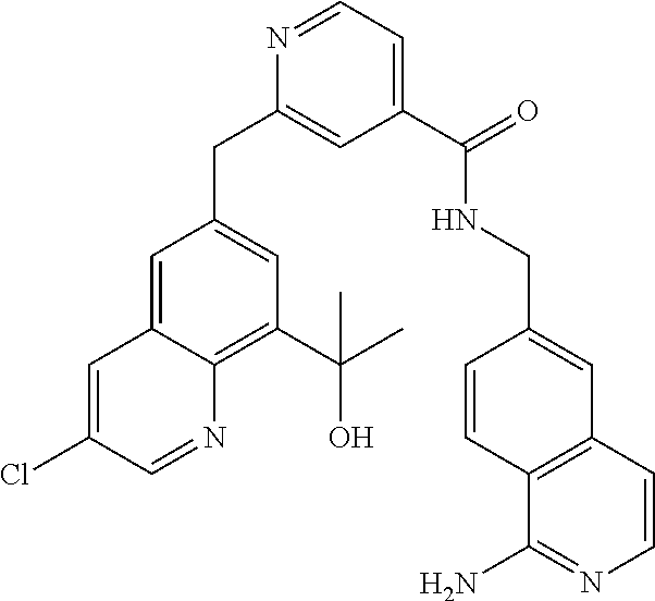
N1=CC=C(C(=O)NCC2=CC3=C(C=C2)C(N)=NC=C3)C=C1CC1=CC(C(C)(O)C)=C2C(=C1)C=C(Cl)C=N2
